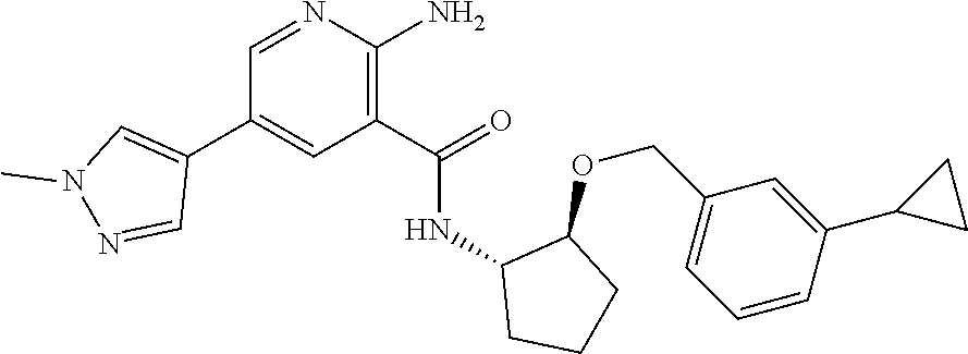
N1=CC(C2=CN(C)N=C2)=CC(C(=O)NC2CCCC2OCC2=CC=CC(C3CC3)=C2)=C1N
